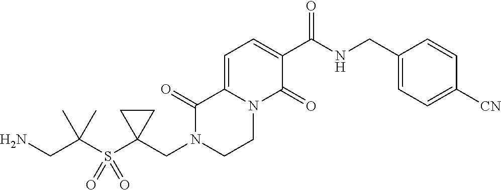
C1=C2N(C(=O)C(C(NCC3=CC=C([CN])C=C3)=O)=C1)CCN(CC1(S(C(CN)(C)C)(=O)=O)CC1)C2=O
